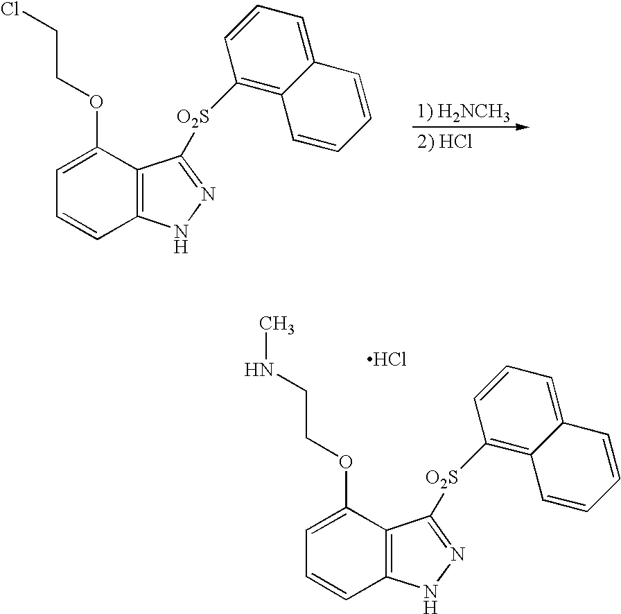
C1=C(OCCCl)C2=C(C=C1)NN=C2[O2S]C1=C2C(=CC=C1)C=CC=C2.C1=C(OCCNC)C2=C(C=C1)NN=C2[O2S]C1=C2C(=CC=C1)C=CC=C2.Cl
